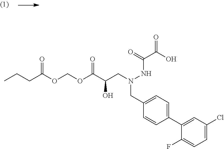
C(OC(C(CN(NC(=O)C(=O)O)CC1=CC=C(C2=CC(Cl)=CC=C2F)C=C1)O)=O)OC(CCC)=O
